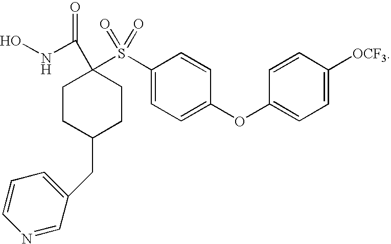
C1(OC2=CC=C(S(C3(C(NO)=O)CCC(CC4=CC=CN=C4)CC3)(=O)=O)C=C2)=CC=C([OCF3])C=C1
